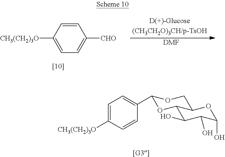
[DMF].C1=CC([CH3(CH2)3O])=CC=C1[CHO].C1=C([CH3(CH2)3O])C=CC(C2OC3C(O)C(O)C(O)OC3CO2)=C1
